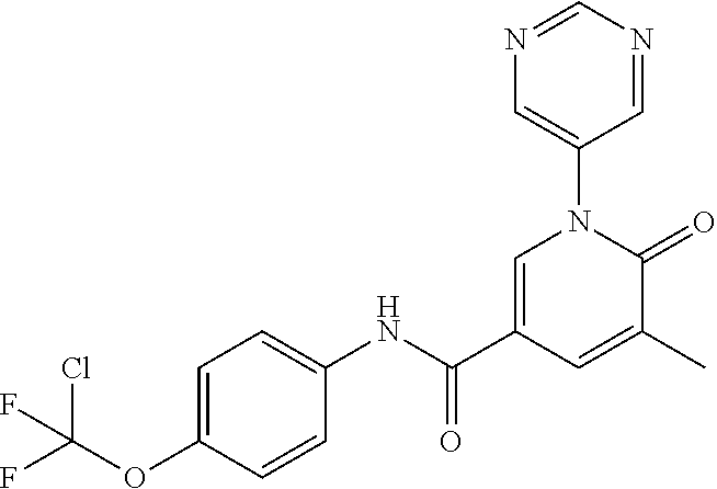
C1=C(C(NC2=CC=C(OC(F)(Cl)F)C=C2)=O)C=C(C)C(=O)N1C1=CN=CN=C1
